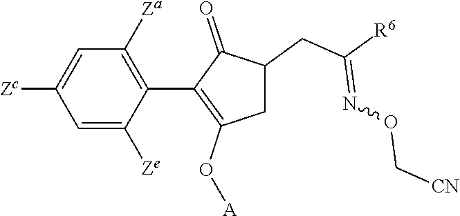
C1=C([Ze])C(C2=C(O[A])CC(CC([R6])=NOC[CN])C2=O)=C([Za])C=C1[Zc]
